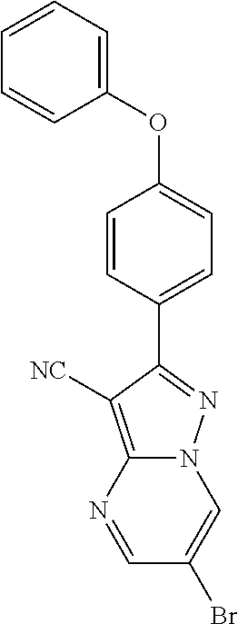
N12C(=C([NC])C(C3=CC=C(OC4=CC=CC=C4)C=C3)=N1)N=CC(Br)=C2
